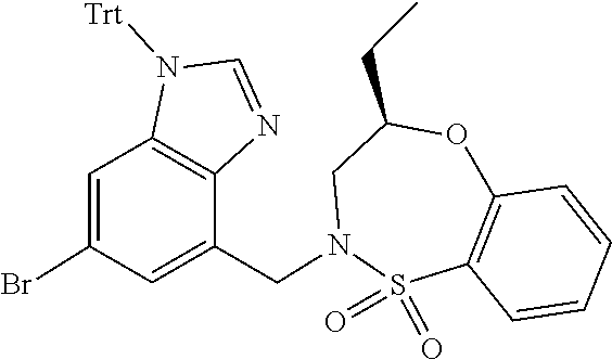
S1(=O)(=O)C2=C(C=CC=C2)OC(CC)CN1CC1=CC(Br)=CC2=C1N=CN2[Trt]
